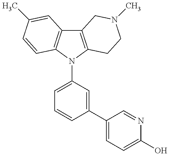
C12=C(N(C3=CC=CC(C4=CC=C(O)N=C4)=C3)C3=C1C=C(C)C=C3)CCN(C)C2
